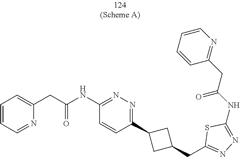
C1=CC=NC(CC(NC2=NN=C(C3CC(CC4=NN=C(NC(CC5=NC=CC=C5)=O)S4)C3)C=C2)=O)=C1
